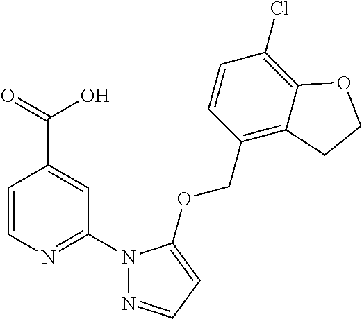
C1=CN=C(N2N=CC=C2OCC2=C3C(=C(Cl)C=C2)OCC3)C=C1C(=O)O
